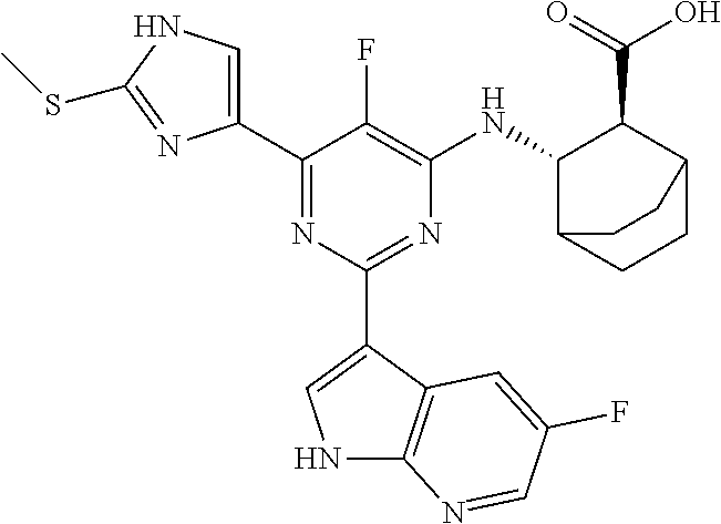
C1(C2=CNC(SC)=N2)=NC(C2=CNC3=C2C=C(F)C=N3)=NC([HN]C2C(C(=O)O)C3CCC2CC3)=C1F
